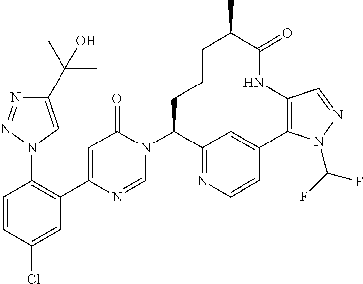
C1(C(C)(C)O)=CN(C2=C(C3=CC(=O)N(C4C5=NC=CC(=C5)C5=C(C=NN5C(F)F)NC(=O)C(C)CCC4)C=N3)C=C(Cl)C=C2)N=N1
